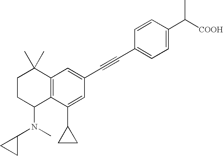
C1=C(C([COOH])C)C=CC(C#CC2=CC3=C(C(C4CC4)=C2)C(N(C)C2CC2)CCC3(C)C)=C1
